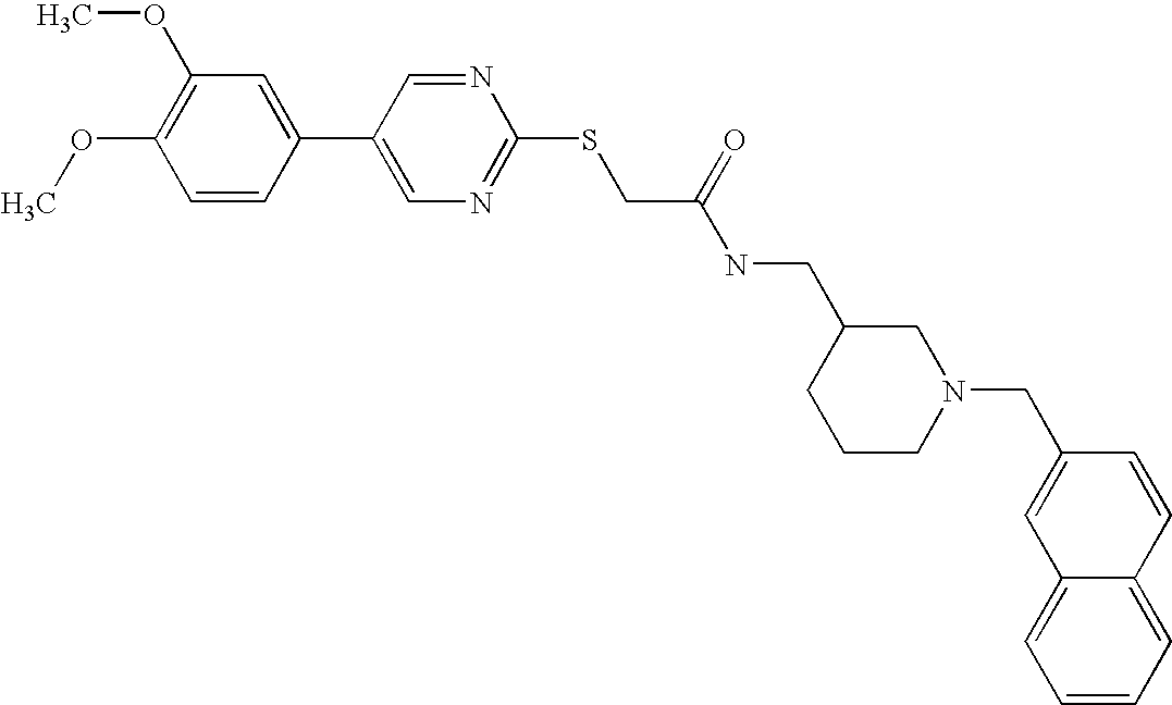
C1=CC(C2=CN=C(SCC(NCC3CCCN(CC4=CC5=CC=CC=C5C=C4)C3)=O)N=C2)=CC(OC)=C1OC
